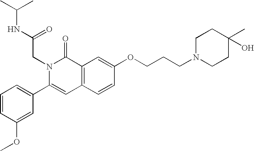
C1=CC(OC)=CC(C2=CC3=C(C(=O)N2CC(=O)NC(C)C)C=C(OCCCN2CCC(C)(O)CC2)C=C3)=C1
